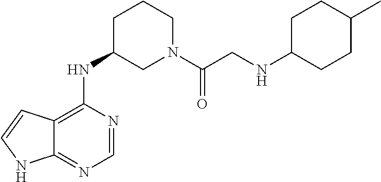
N(C1CN(C(CNC2CCC(C)CC2)=O)CCC1)C1=C2C(=NC=N1)NC=C2
